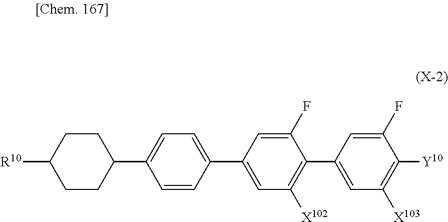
C1=C(F)C(C2=CC([X103])=C([Y10])C(F)=C2)=C([X102])C=C1C1=CC=C(C2CCC([R10])CC2)C=C1
